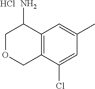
C1OCC2=C(C1N)C=C(C)C=C2Cl.Cl
